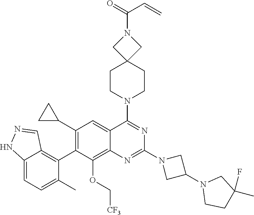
C12=CC=C(C)C(C3=C(C4CC4)C=C4C(=C3OC[CF3])N=C(N3CC(N5CCC(F)(C)C5)C3)N=C4N3CCC4(CC3)CN(C(=O)C=C)C4)=C1C=NN2
